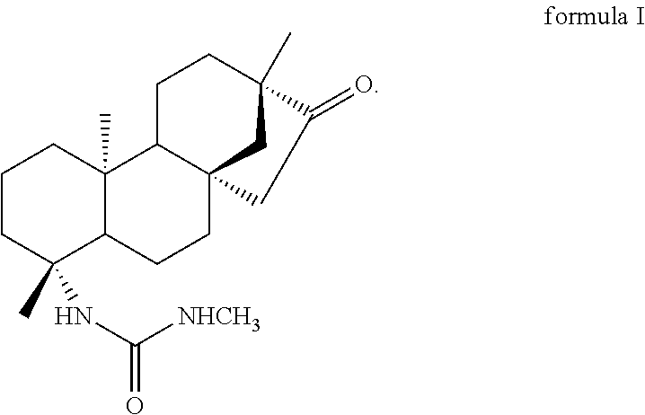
C1CC(C)(NC(=O)[NHCH3])C2C(C)(C1)C1C3(CC2)CC(C)(CC1)C(=O)C3
